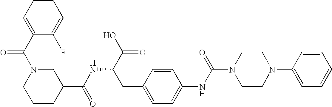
C1(C(N2CCCC(C(NC(C(O)=O)CC3=CC=C(NC(N4CCN(C5=CC=CC=C5)CC4)=O)C=C3)=O)C2)=O)=CC=CC=C1F
